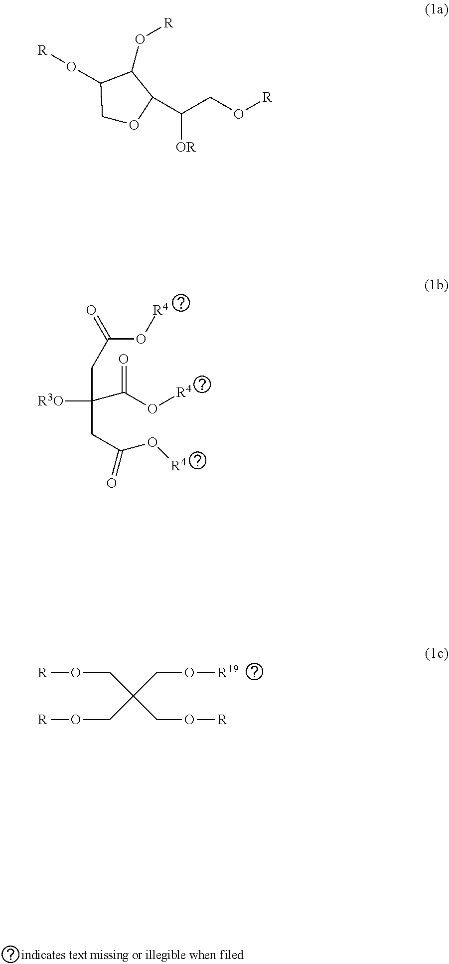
O(C(=O)CC(CC(O[R4])=O)([R3O])C(=O)O[R4])[R4].C(C(CO[R19])(CO[R])CO[R])O[R].C1OC(C(CO[R])[OR])C(O[R])C1O[R]
